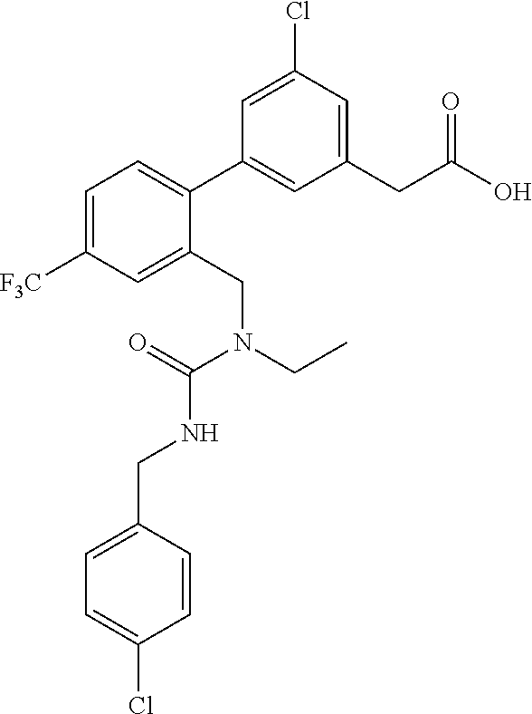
C1=C([F3C])C=C(CN(CC)C(=O)NCC2=CC=C(Cl)C=C2)C(C2=CC(CC(O)=O)=CC(Cl)=C2)=C1
